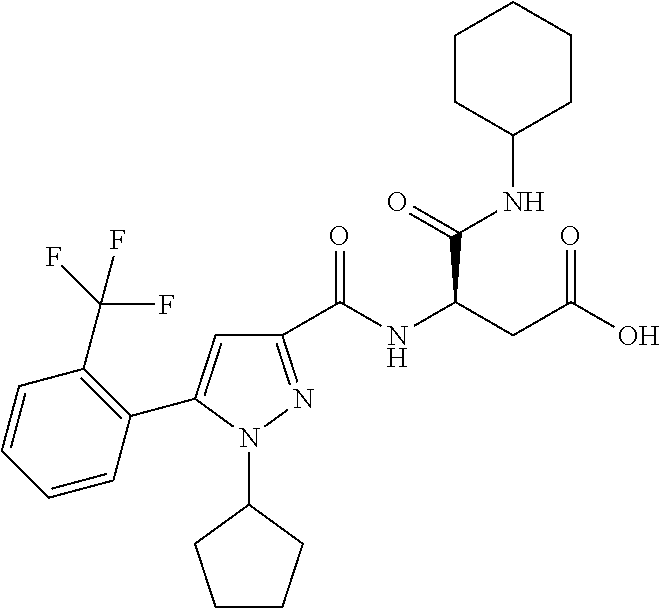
C1(C(NC(CC(O)=O)C(NC2CCCCC2)=O)=O)=NN(C2CCCC2)C(C2=C(C(F)(F)F)C=CC=C2)=C1
